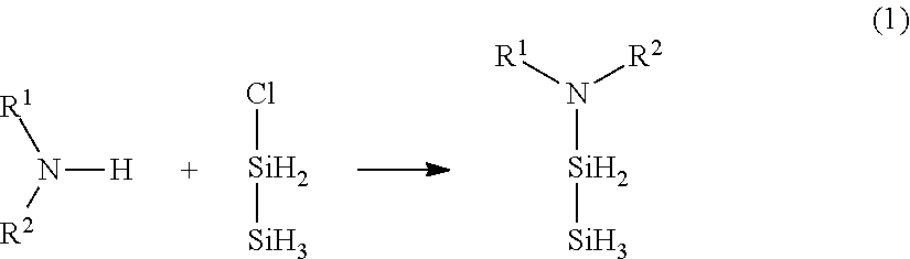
[R1]N([R2])[H].Cl[Si][Si].N([Si][Si])([R2])[R1]
